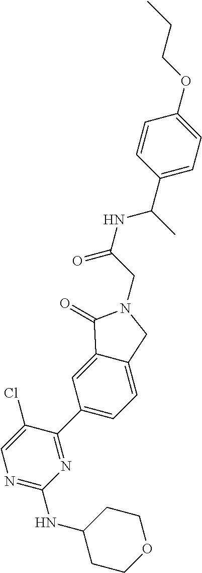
C1=CC(C(C)NC(CN2C(=O)C3=CC(C4=NC(NC5CCOCC5)=NC=C4Cl)=CC=C3C2)=O)=CC=C1OCCC
